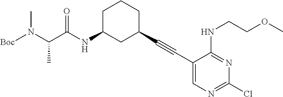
[Boc]N(C(C(NC1CC(C#CC2=CN=C(Cl)N=C2NCCOC)CCC1)=O)C)C
